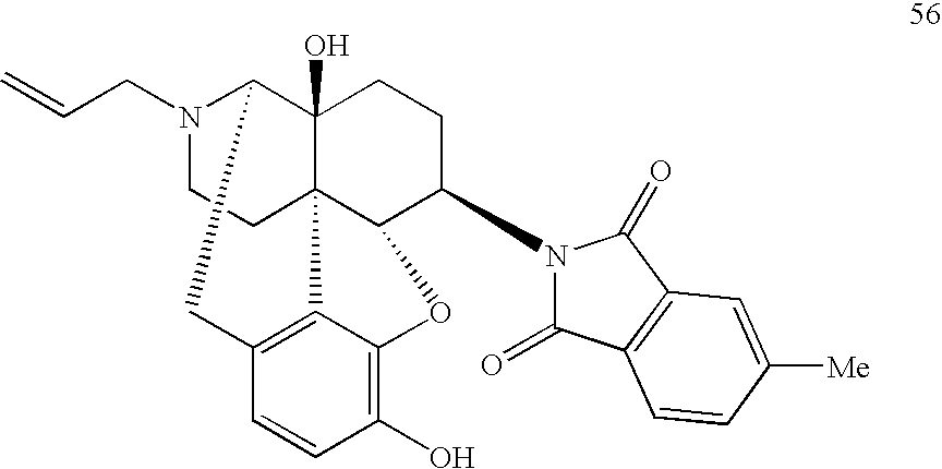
N1(CC=C)CCC23C4(O)C1CC1=C2C(=C(O)C=C1)OC3C(N1C(=O)C2=C(C1=O)C=C([Me])C=C2)CC4
